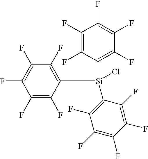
C1(F)=C(F)C([Si](C2=C(F)C(F)=C(F)C(F)=C2F)(Cl)C2=C(F)C(F)=C(F)C(F)=C2F)=C(F)C(F)=C1F
